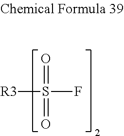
O=S(=O)([R3])F
